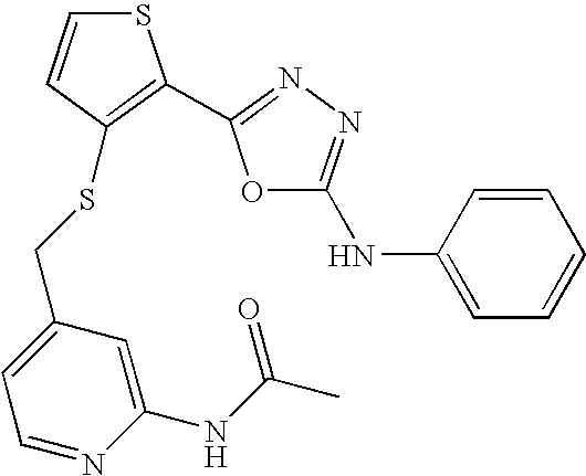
C1(NC(C)=O)=CC(CSC2=C(C3=NN=C(NC4=CC=CC=C4)O3)SC=C2)=CC=N1
